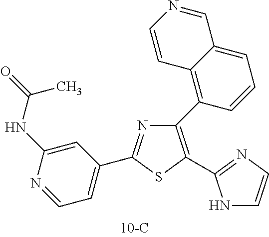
N1=C(C2=CC=NC(NC(=O)C)=C2)SC(C2=NC=CN2)=C1C1=C2C(=CC=C1)C=NC=C2
